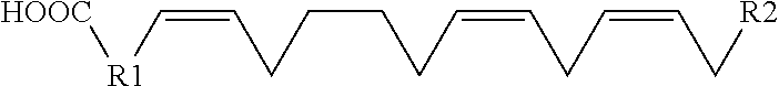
C(=CCCCCC=CCC=CC[R2])[R1][HOOC]
